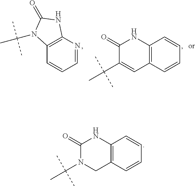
C12=C(C=CC=N1)N(C(C)(C)C)C(=O)N2.C1=CC=CC2=C1NC(=O)C(C(C)(C)C)=C2.C1=CC=CC2=C1NC(=O)N(C(C)(C)C)C2
